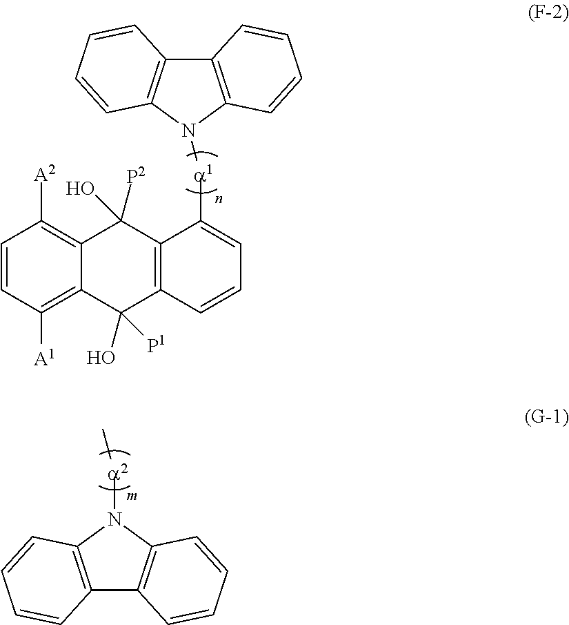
C12=C(N([a2]C)C3=C1C=CC=C3)C=CC=C2.C1([a1]N2C3=C(C4=C2C=CC=C4)C=CC=C3)=CC=CC2=C1C(O)([P2])C1=C([A2])C=CC([A1])=C1C2(O)[P1]
